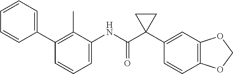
C1=C(NC(C2(C3=CC4=C(C=C3)OCO4)CC2)=O)C(C)=C(C2=CC=CC=C2)C=C1
